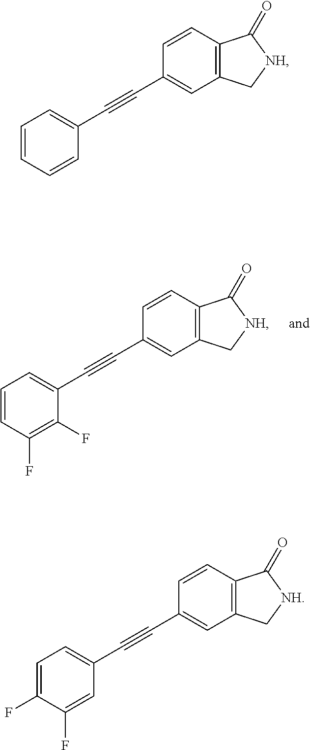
C1=CC=CC(C#CC2=CC3=C(C=C2)C(=O)[NH]C3)=C1.C1=C(F)C(F)=CC(C#CC2=CC3=C(C=C2)C(=O)[NH]C3)=C1.C1=CC(F)=C(F)C(C#CC2=CC3=C(C=C2)C(=O)[NH]C3)=C1
